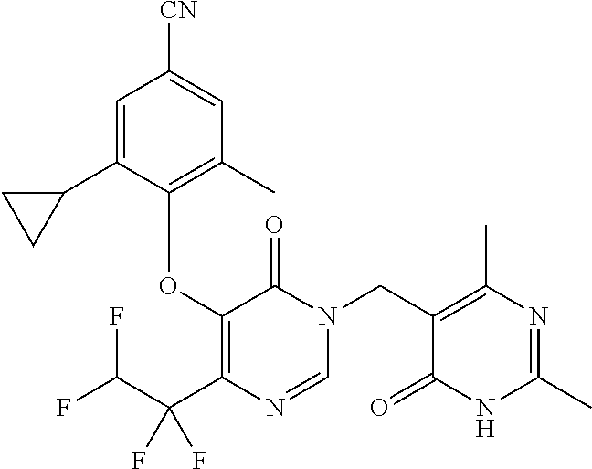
C1=C(C2CC2)C(OC2=C(C(C(F)F)(F)F)N=CN(CC3=C(C)N=C(C)NC3=O)C2=O)=C(C)C=C1[CN]
